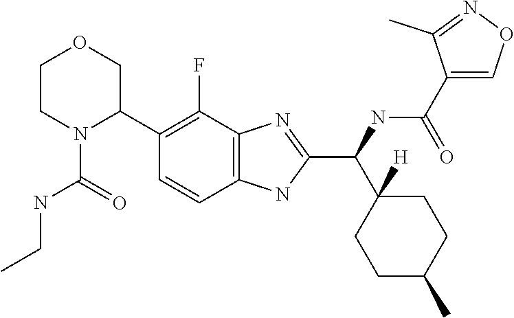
C1CN(C(=O)NCC)C(C2=C(F)C3=C(C=C2)NC(C(C2([H])CCC(C)CC2)NC(C2=CON=C2C)=O)=N3)CO1
